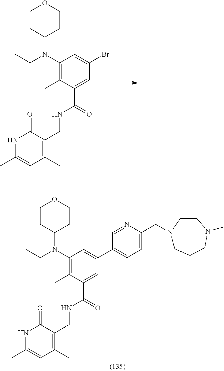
C1CC(N(C2=C(C)C(C(NCC3=C(C)C=C(C)NC3=O)=O)=CC(Br)=C2)CC)CCO1.C1CC(N(C2=C(C)C(C(NCC3=C(C)C=C(C)NC3=O)=O)=CC(C3=CC=C(CN4CCCN(C)CC4)N=C3)=C2)CC)CCO1
